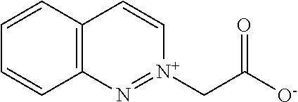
C1=CC=CC2=C1C=C[N+](CC(=O)[O-])=N2
